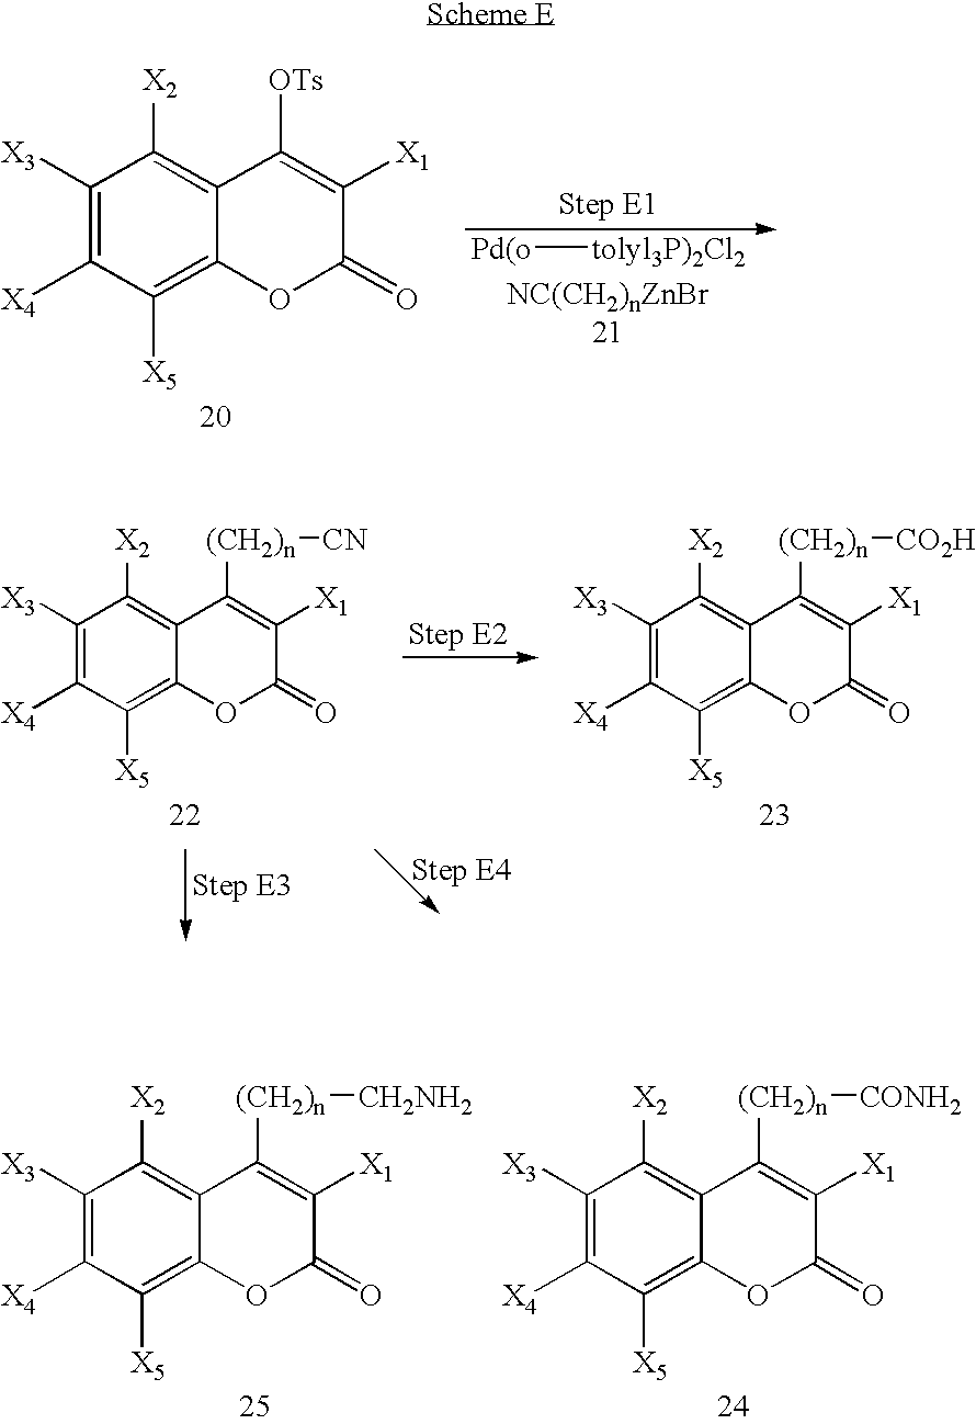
C1([X3])=C([X4])C([X5])=C2C(=C1[X2])C([OTs])=C([X1])C(=O)O2.[Pd(o][tolyl3P)2Cl2].C1([X3])=C([X4])C([X5])=C2C(=C1[X2])C([(CH2)n][CN])=C([X1])C(=O)O2.C1([X3])=C([X4])C([X5])=C2C(=C1[X2])C([(CH2)n][CO2H])=C([X1])C(=O)O2.C1([X3])=C([X4])C([X5])=C2C(=C1[X2])C([(CH2)n][CH2NH2])=C([X1])C(=O)O2.C1([X3])=C([X4])C([X5])=C2C(=C1[X2])C([(CH2)n][CONH2])=C([X1])C(=O)O2
